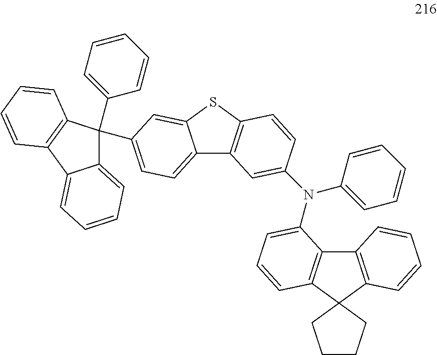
C12=CC=C(C3(C4=CC=CC=C4)C4=CC=CC=C4C4=C3C=CC=C4)C=C1SC1=C2C=C(N(C2=CC=CC=C2)C2=CC=CC3=C2C2=C(C34CCCC4)C=CC=C2)C=C1
